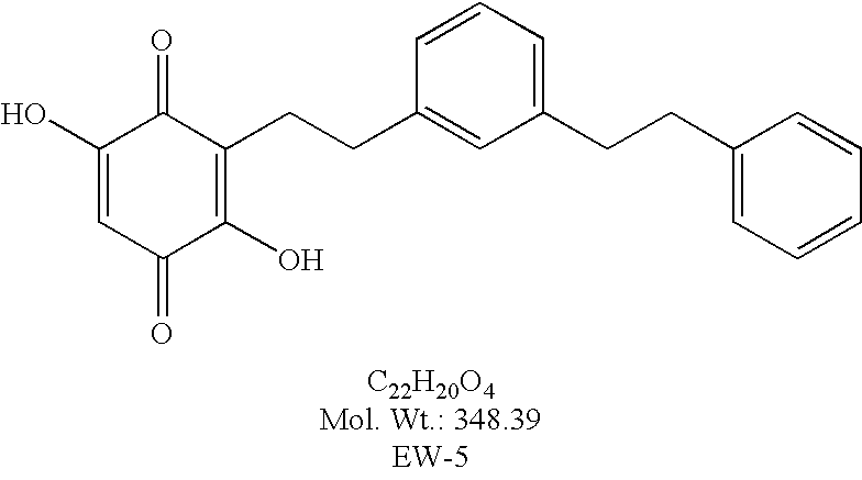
O=C1C(CCC2=CC(CCC3=CC=CC=C3)=CC=C2)=C(O)C(=O)C=C1O
